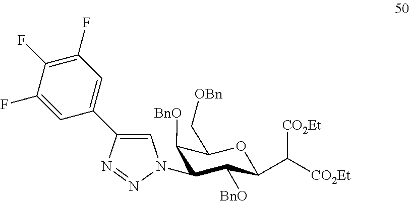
C1(N2C=C(C3=CC(F)=C(F)C(F)=C3)N=N2)C([BnO])C(C([CO2Et])[CO2Et])OC(C[OBn])C1[BnO]
